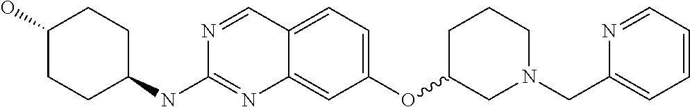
C1CC(NC2=NC3=CC(OC4CN(CC5=CC=CC=N5)CCC4)=CC=C3C=N2)CCC1O
